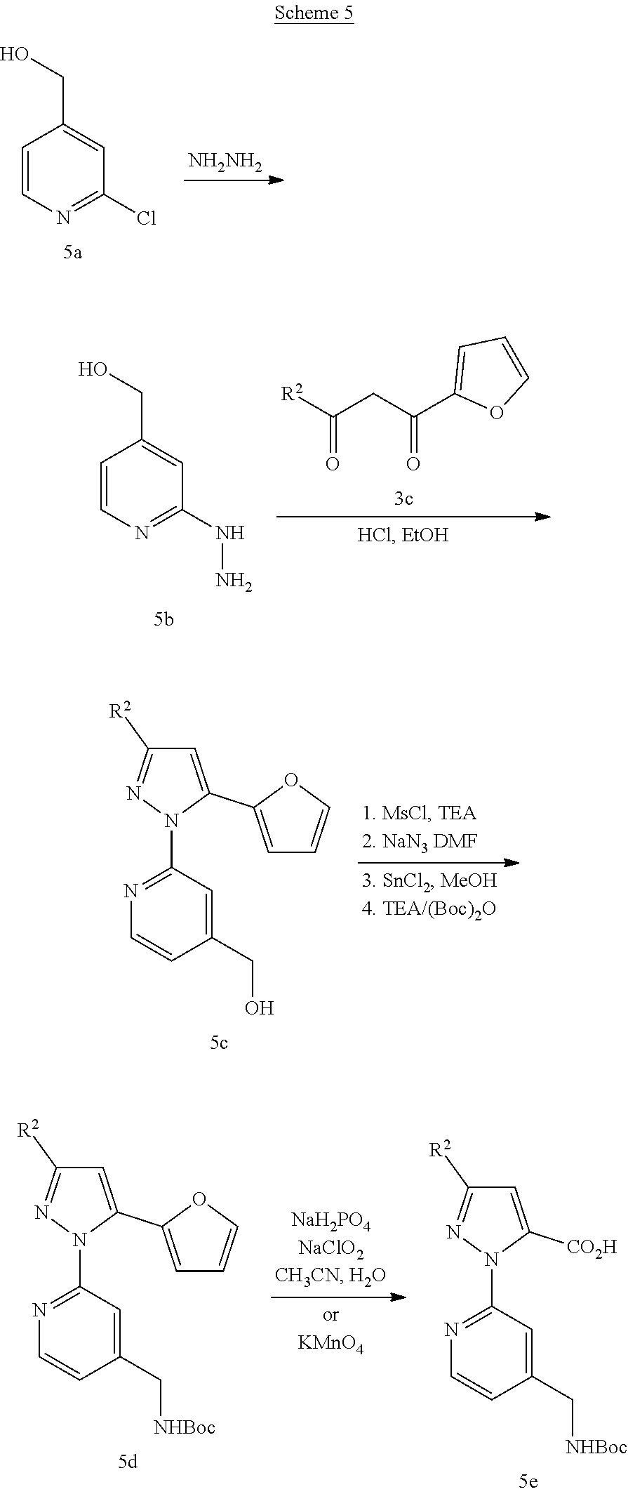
[NH2NH2].C1=CN=C(Cl)C=C1CO.[R2]C(CC(C1=CC=CO1)=O)=O.C1=CN=C(NN)C=C1CO.N1(C2=NC=CC(CO)=C2)C(C2=CC=CO2)=CC([R2])=N1.N1(C2=NC=CC(C[NHBoc])=C2)C(C2=CC=CO2)=CC([R2])=N1.N1(C2=NC=CC(C[NHBoc])=C2)C([CO2H])=CC([R2])=N1
